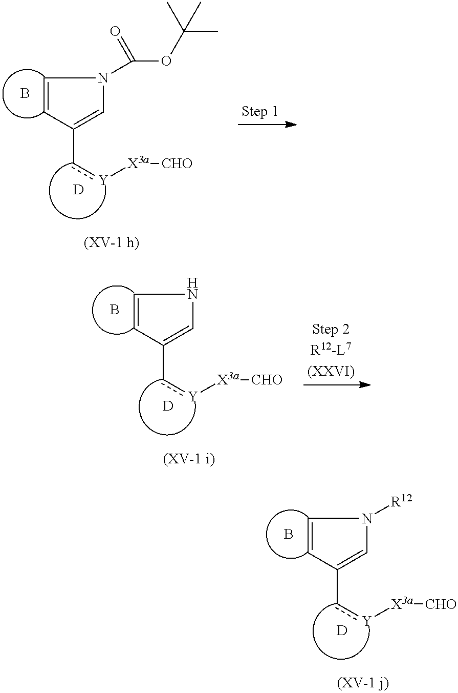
C1=CC(c[Y][X3a][CHO])=CN1C(OC(C)(C)C)=O.B.[D].C1=CC(c[Y][X3a][CHO])=CN1[R12].B.[D].C1=CC(c[Y][X3a][CHO])=CN1.B.[D]
